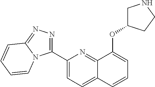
C1(C2=NN=C3N2C=CC=C3)=CC=C2C(=N1)C(OC1CNCC1)=CC=C2
